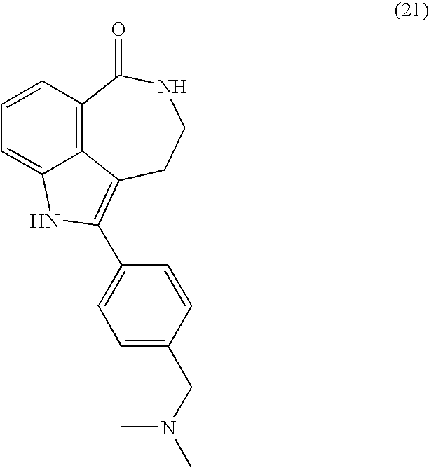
C12=C3C=CC=C1NC(C1=CC=C(CN(C)C)C=C1)=C2CCNC3=O
